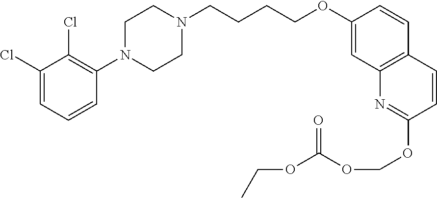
C1(Cl)=CC=CC(N2CCN(CCCCOC3=CC4=C(C=C3)C=CC(OCOC(=O)OCC)=N4)CC2)=C1Cl
